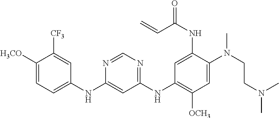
C1(NC2=CC=C([OCH3])C([CF3])=C2)=CC(NC2=C([OCH3])C=C(N(CCN(C)C)C)C(NC(=O)C=C)=C2)=NC=N1
